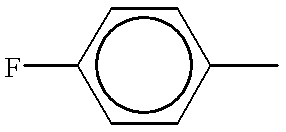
Fc1ccc(C)cc1
